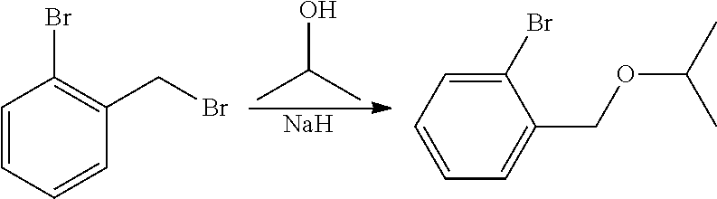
CC(C)O.[Na].C1=CC=CC(CBr)=C1Br.C1(Br)=CC=CC=C1COC(C)C
